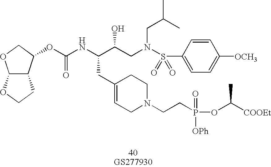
C12C(C(OC(=O)NC(C(CN(CC(C)C)S(C3=CC=C([OCH3])C=C3)(=O)=O)O)CC3=CCN(CCP(=O)([OPh])OC([COOEt])C)CC3)CO1)CCO2
